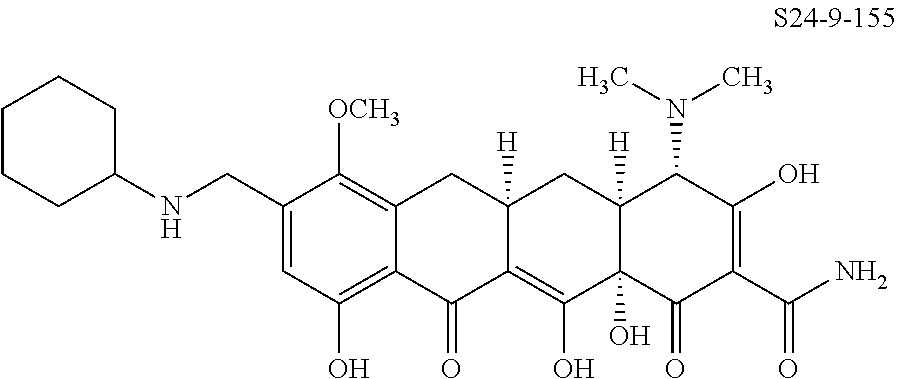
C1=C(CNC2CCCCC2)C([OCH3])=C2C(=C1O)C(=O)C1=C(O)C3(O)C([H])(CC1([H])C2)C(N(C)C)C(O)=C(C(N)=O)C3=O
